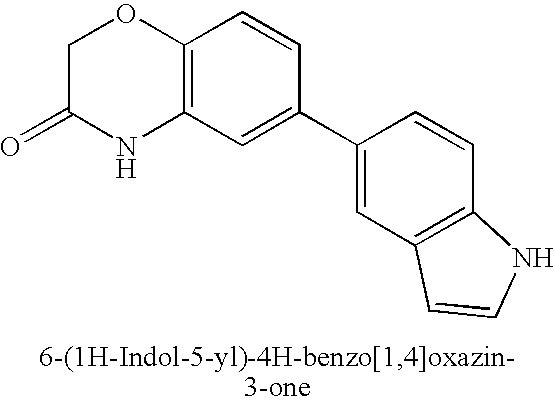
C1C(=O)NC2=C(O1)C=CC(C1=CC3=C(C=C1)NC=C3)=C2
